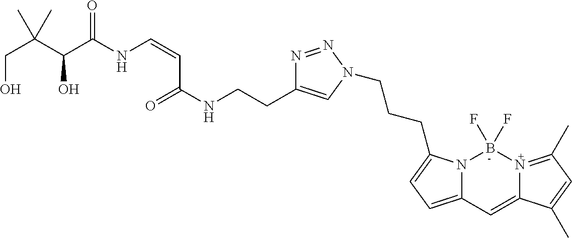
C(NCCC1=CN(CCCC2=CC=C3N2B(F)(F)N2=C(C)C=C(C)C2=C3)N=N1)(=O)C=CNC(C(C(CO)(C)C)O)=O
